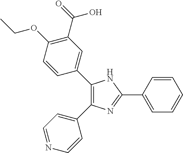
C1(C2=CC(C(O)=O)=C(OCC)C=C2)=C(C2=CC=NC=C2)N=C(C2=CC=CC=C2)N1
